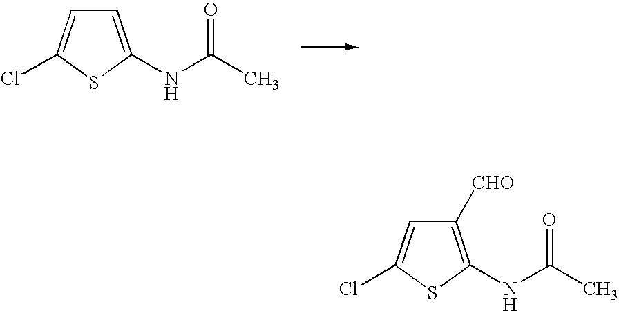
C1=C(NC(C)=O)SC(Cl)=C1.C1([CHO])=C(NC(C)=O)SC(Cl)=C1
